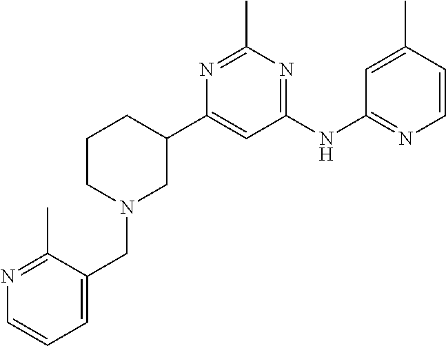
C1(C2CCCN(CC3=CC=CN=C3C)C2)=CC(NC2=NC=CC(C)=C2)=NC(C)=N1
